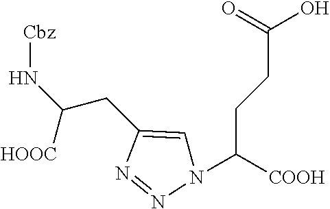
C(C(N1C=C(CC([HOOC])N[Cbz])N=N1)[COOH])CC(=O)O
